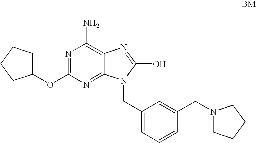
N1=C(OC2CCCC2)N=C2C(=C1N)N=C(O)N2CC1=CC=CC(CN2CCCC2)=C1
